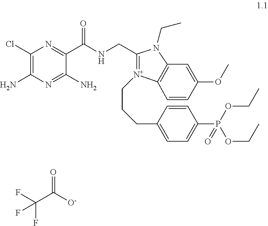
C1(Cl)=C(N)N=C(N)C(C(NCC2=[N+](CCCC3=CC=C(P(OCC)(OCC)=O)C=C3)C3=C(N2CC)C=C(OC)C=C3)=O)=N1.FC(C([O-])=O)(F)F
